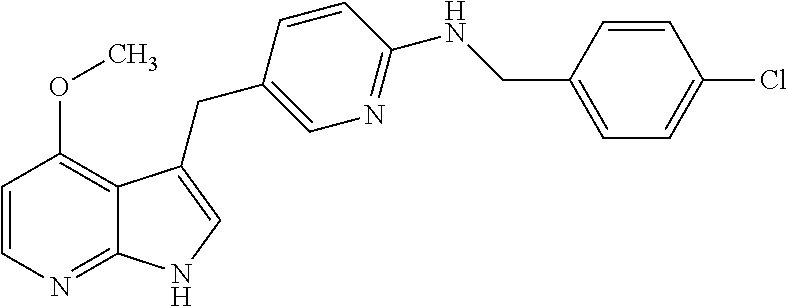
C1=CN=C2C(=C1OC)C(CC1=CN=C(NCC3=CC=C(Cl)C=C3)C=C1)=CN2
